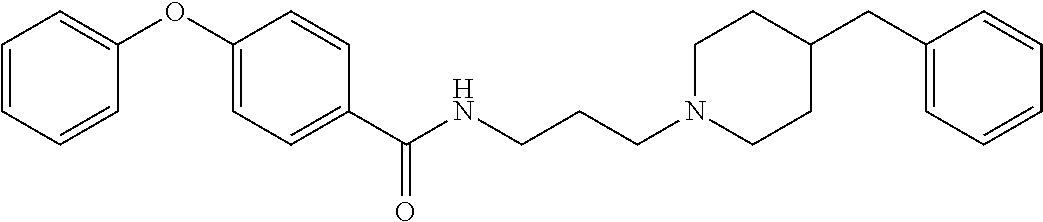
C1=CC(OC2=CC=CC=C2)=CC=C1C(NCCCN1CCC(CC2=CC=CC=C2)CC1)=O
